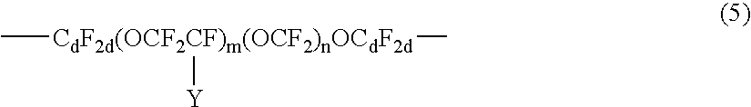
C[CdF2d(OCF2CF)m(OCF2)nOCdF2d]([Y])C
